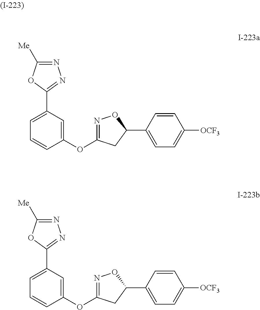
C1=CC(OC2=NOC(C3=CC=C([OCF3])C=C3)C2)=CC(C2=NN=C([Me])O2)=C1.C1=CC(OC2=NOC(C3=CC=C([OCF3])C=C3)C2)=CC(C2=NN=C([Me])O2)=C1
